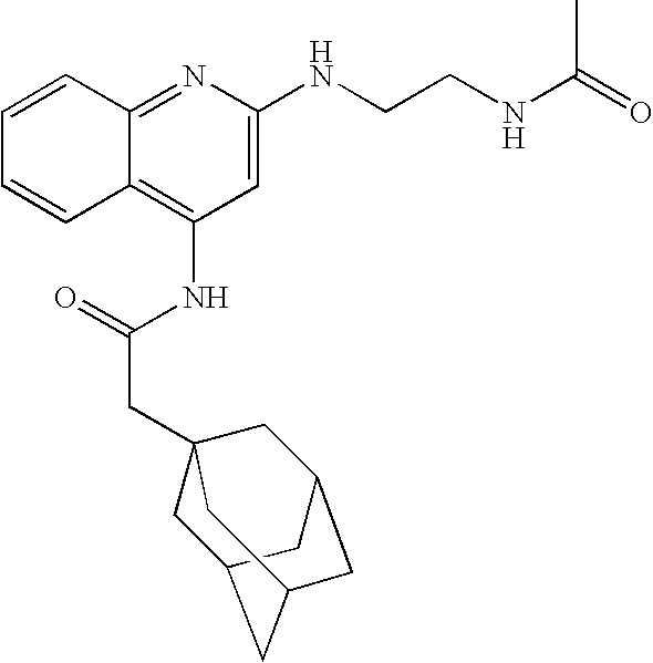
C12=NC(NCCNC(=O)C)=CC(NC(CC34CC5CC(CC(C3)C5)C4)=O)=C1C=CC=C2
